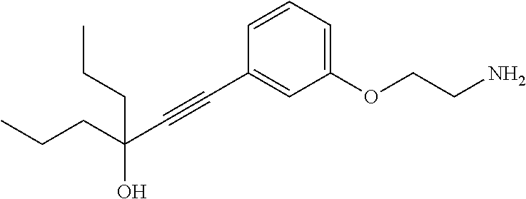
C(C#CC1=CC(OCCN)=CC=C1)(O)(CCC)CCC
